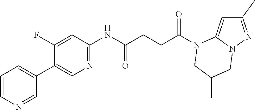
C1(C)=NN2C(=C1)N(C(CCC(NC1=NC=C(C3=CC=CN=C3)C(F)=C1)=O)=O)CC(C)C2
